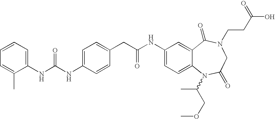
C1(NC(NC2=CC=C(CC(NC3=CC=C4C(=C3)C(=O)N(CCC(O)=O)CC(=O)N4C(COC)C)=O)C=C2)=O)=CC=CC=C1C
